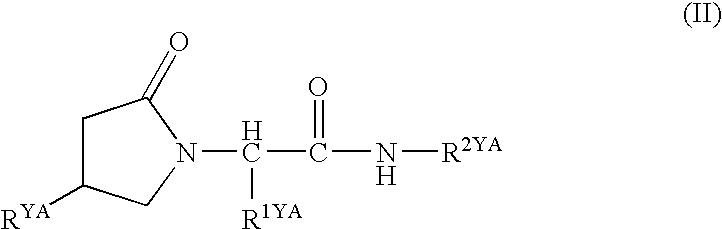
C1C([RYA])CN(C(C(N[R2YA])=O)[R1YA])C1=O
